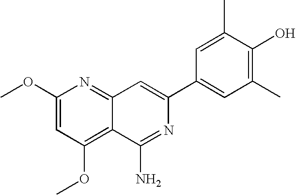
C1(OC)=CC(OC)=C2C(=N1)C=C(C1=CC(C)=C(O)C(C)=C1)N=C2N
